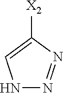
[X2]C1=CNN=N1
